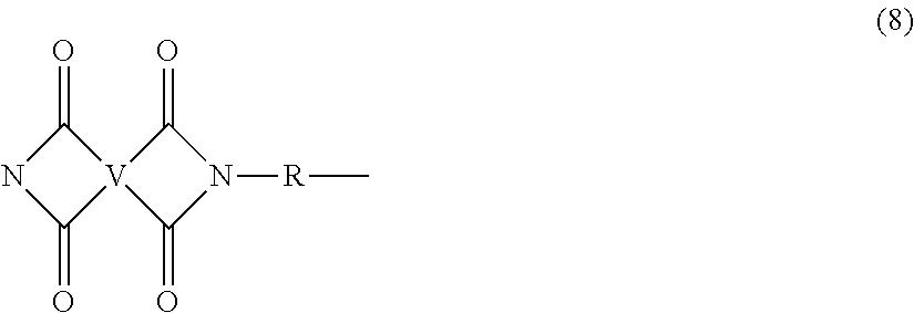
N1C(=O)[V]2(C1=O)C(=O)N([R]C)C2=O
